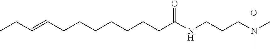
C(CCCCCCC(NCCCN(C)(C)O)=O)C=CCC
